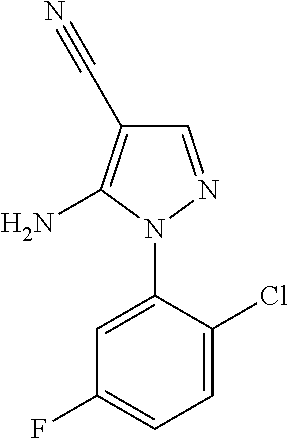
C1=C(N2N=CC(C#N)=C2N)C(Cl)=CC=C1F
